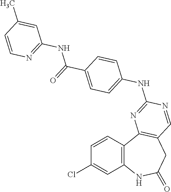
C1=CC2=C(C=C1Cl)NC(=O)CC1=C2N=C(NC2=CC=C(C(=O)NC3=NC=CC(C)=C3)C=C2)N=C1
